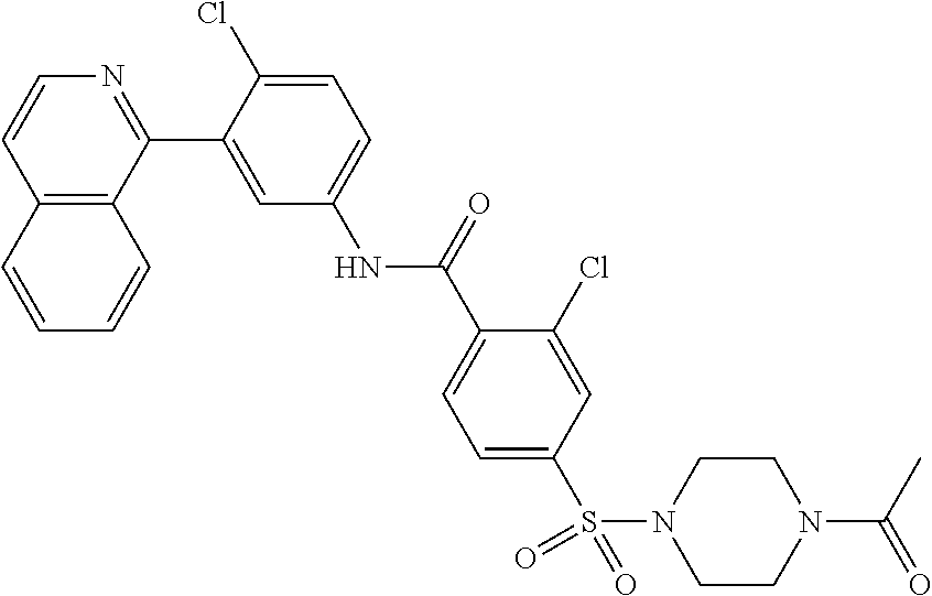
C12=C(C(C3=CC(NC(C4=CC=C(S(=O)(N5CCN(C(C)=O)CC5)=O)C=C4Cl)=O)=CC=C3Cl)=NC=C1)C=CC=C2
